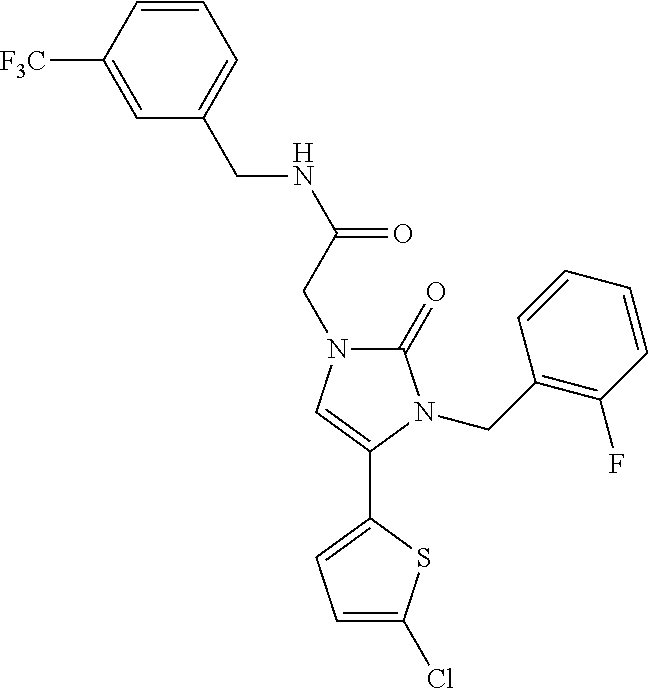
C1=C([F3C])C=CC=C1CNC(=O)CN1C(=O)N(CC2=C(F)C=CC=C2)C(C2=CC=C(Cl)S2)=C1
